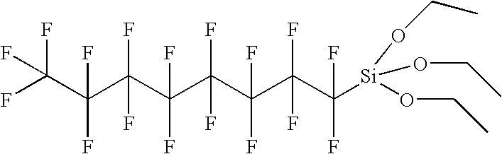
C(C(C(C(C(C(C(C([Si](OCC)(OCC)OCC)(F)F)(F)F)(F)F)(F)F)(F)F)(F)F)(F)F)(F)(F)F
